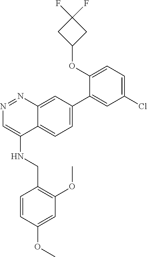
C1(OC2=CC=C(Cl)C=C2C2=CC=C3C(=C2)N=NC=C3NCC2=C(OC)C=C(OC)C=C2)CC(F)(F)C1
